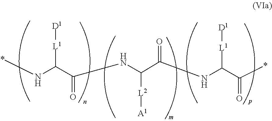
*NC(C(NC(C(NC(C(*)=O)[L1][D1])=O)[L2][A1])=O)[L1][D1]
